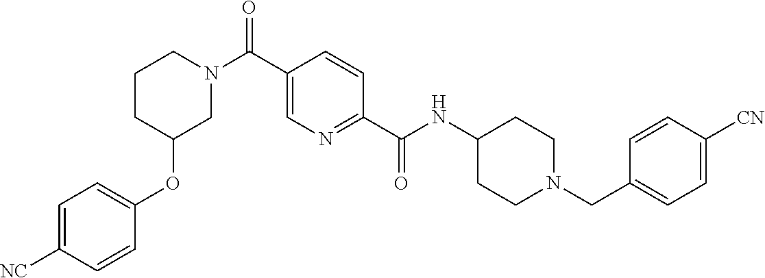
N(C(C1=NC=C(C(N2CCCC(OC3=CC=C([CN])C=C3)C2)=O)C=C1)=O)C1CCN(CC2=CC=C([CN])C=C2)CC1
